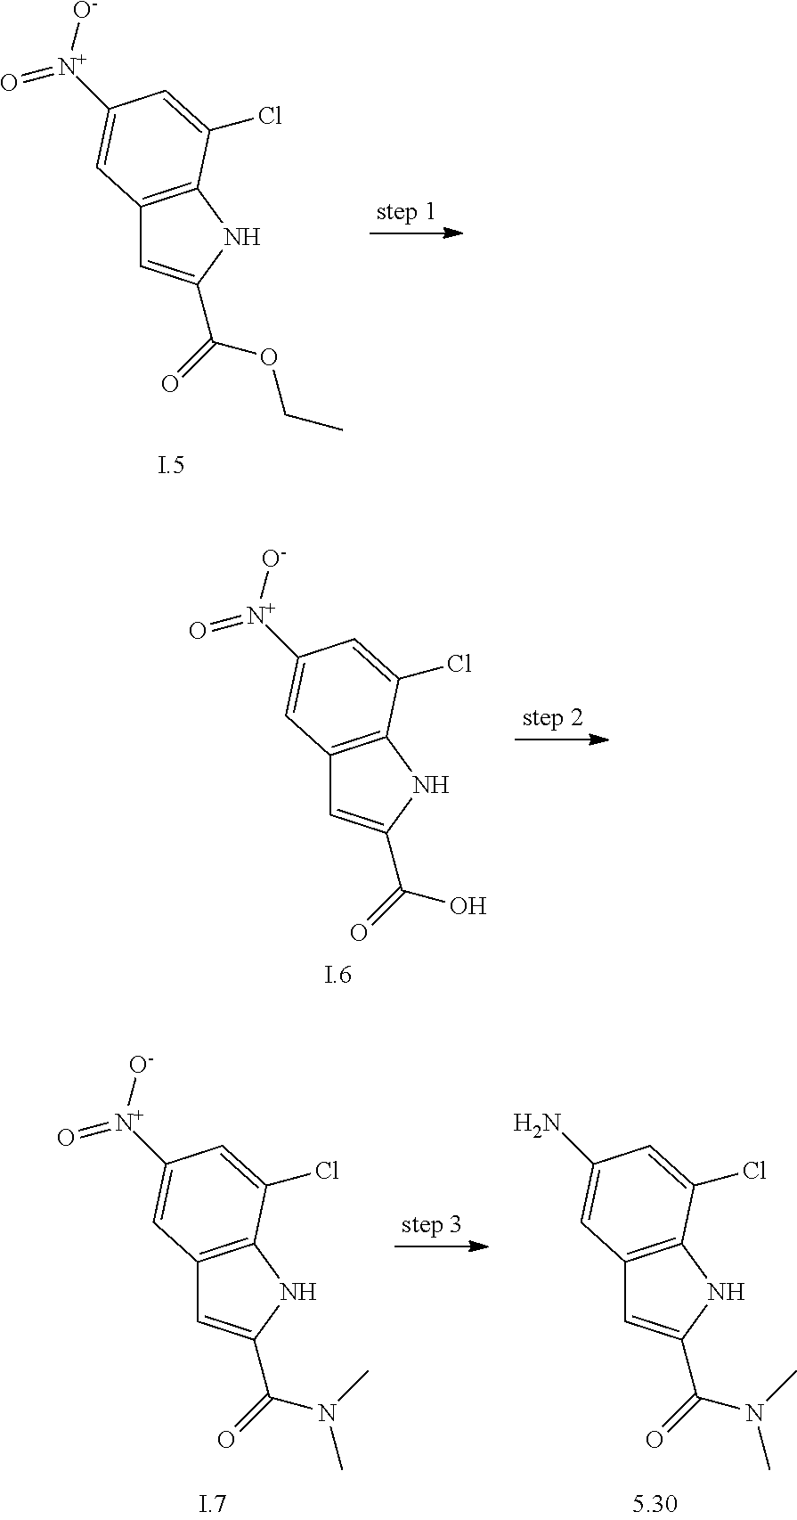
C12=C(NC(C(=O)OCC)=C1)C(Cl)=CC([N+]([O-])=O)=C2.C12=C(NC(C(=O)O)=C1)C(Cl)=CC([N+]([O-])=O)=C2.C12=C(NC(C(=O)N(C)C)=C1)C(Cl)=CC([N+]([O-])=O)=C2.C12=C(NC(C(=O)N(C)C)=C1)C(Cl)=CC(N)=C2
